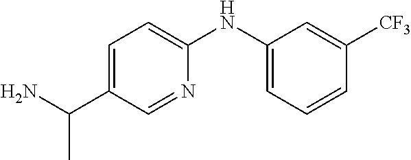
C1(NC2=CC=C(C(N)C)C=N2)=CC=CC([CF3])=C1
